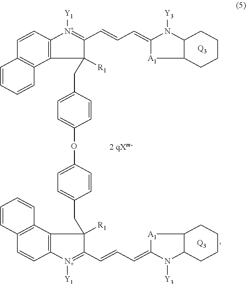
C1=CC2=C(C3=C1C=CC=C3)C([R1])(CC1=CC=C(OC3=CC=C(CC4([R1])C5=C([N+]([Y1])=C4C=CC=C4[A1]C6C(N4[Y3])CCCC6)C=CC4=C5C=CC=C4)C=C3)C=C1)C(C=CC=C1[A1]C3C(N1[Y3])CCCC3)=[N+]2[Y1].[Q3].[Q3]
